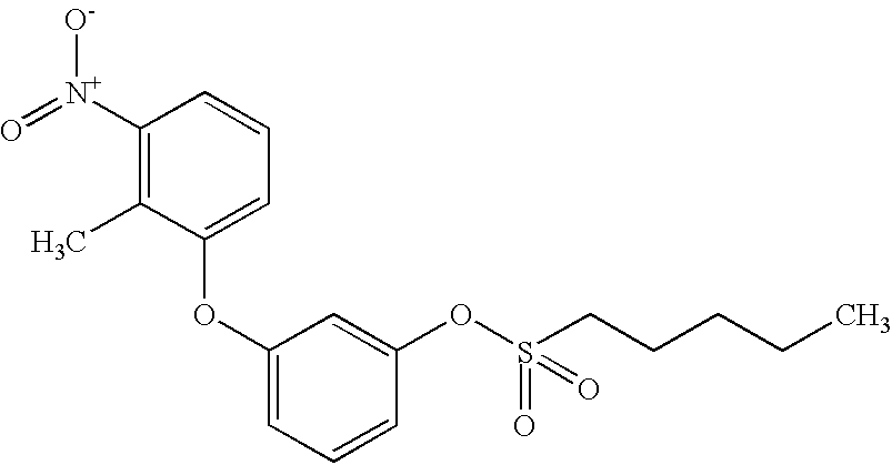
C1([N+](=O)[O-])=C(C)C(OC2=CC=CC(OS(=O)(CCCCC)=O)=C2)=CC=C1
